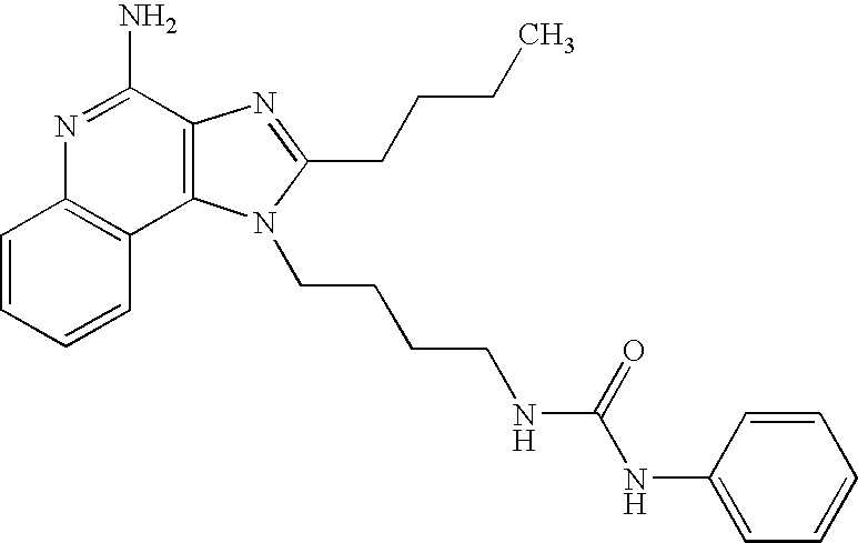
C1=CC=CC2=C1N=C(N)C1=C2N(CCCCNC(NC2=CC=CC=C2)=O)C(CCCC)=N1
